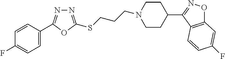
N1=C(SCCCN2CCC(C3=NOC4=C3C=CC(F)=C4)CC2)OC(C2=CC=C(F)C=C2)=N1
